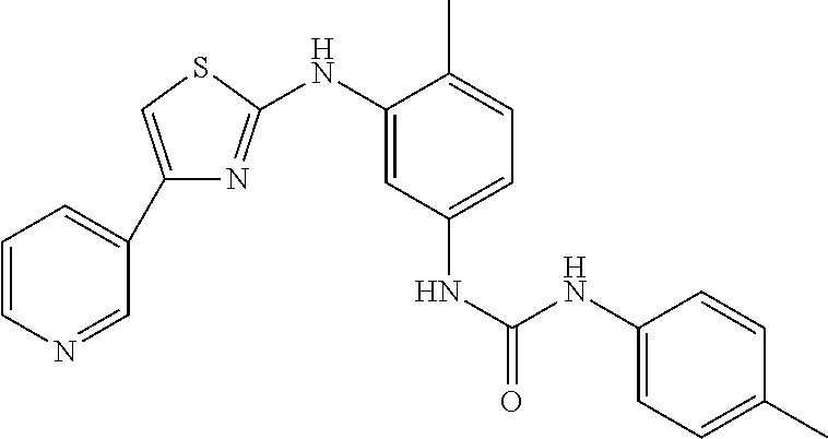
C1=CN=CC(C2=CSC(NC3=CC(NC(=O)NC4=CC=C(C)C=C4)=CC=C3C)=N2)=C1
